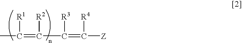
CC(=C(C(=C([R4])[Z])[R3])[R2])[R1]
